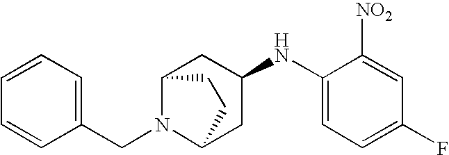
C1(CN2C3CC(NC4=CC=C(F)C=C4[NO2])CC2CC3)=CC=CC=C1
